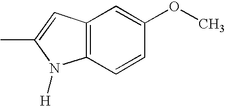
C12=C(C=CC(OC)=C1)N([H])C(C)=C2
